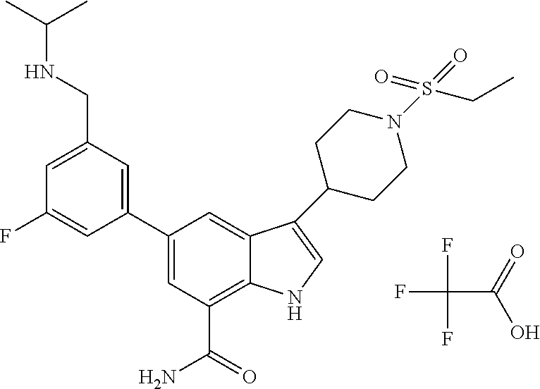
FC(C(=O)O)(F)F.C1=C(CNC(C)C)C=C(C2=CC(C(=O)N)=C3C(=C2)C(C2CCN(S(CC)(=O)=O)CC2)=CN3)C=C1F
